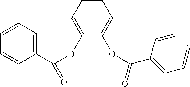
C1=CC=C(C(OC2=CC=CC=C2OC(=O)C2=CC=CC=C2)=O)C=C1
